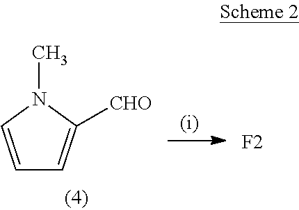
C1=CN(C)C([CHO])=C1.[F2]
